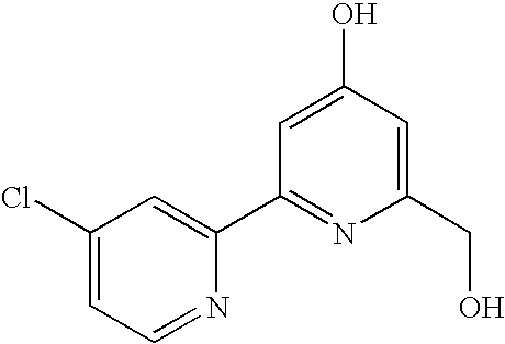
C1(Cl)=CC=NC(C2=NC(CO)=CC(O)=C2)=C1
